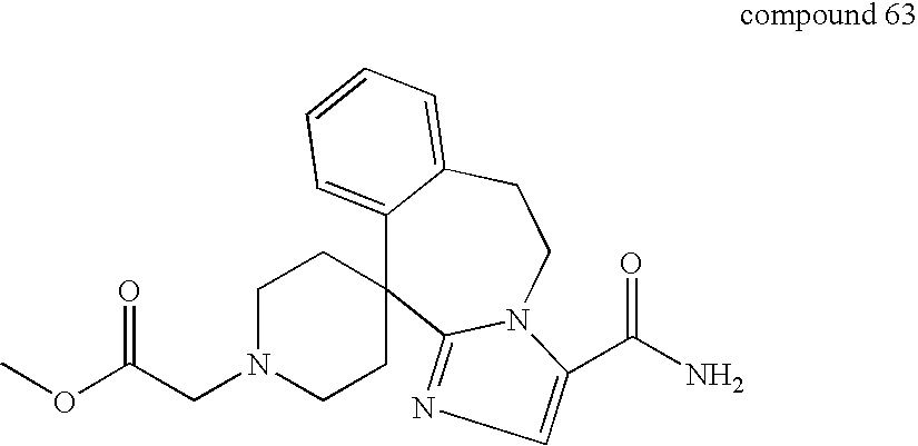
C1N(CC(OC)=O)CCC2(C1)C1=CC=CC=C1CCN1C(C(N)=O)=CN=C21
